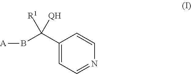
C1(C(B[A])([R1])[QH])=CC=NC=C1
